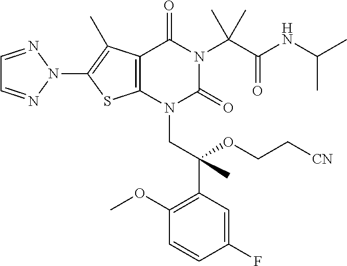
C12=C(N(CC(C3=C(OC)C=CC(F)=C3)(OCC[CN])C)C(=O)N(C(C(NC(C)C)=O)(C)C)C1=O)SC(N1N=CC=N1)=C2C
